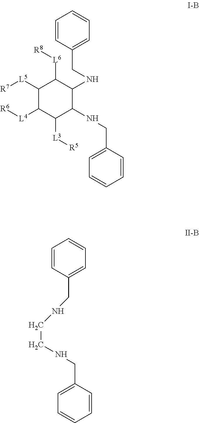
C1([L5][R7])C([L4][R6])C([L3][R5])C(NCC2=CC=CC=C2)C(NCC2=CC=CC=C2)C1[L6][R8].C1=CC(CNCCNCC2=CC=CC=C2)=CC=C1
